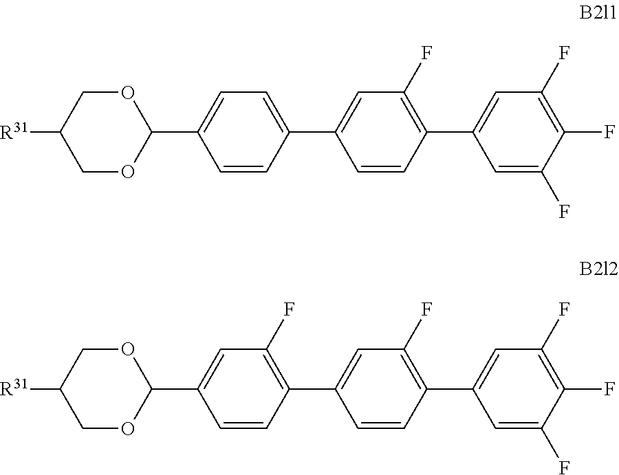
[R31]C1COC(C2=CC=C(C3=CC(F)=C(C4=CC(F)=C(F)C(F)=C4)C=C3)C=C2)OC1.[R31]C1COC(C2=CC(F)=C(C3=CC(F)=C(C4=CC(F)=C(F)C(F)=C4)C=C3)C=C2)OC1
